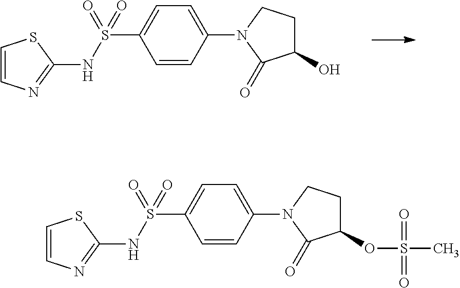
C1(O)CCN(C2=CC=C(S(=O)(=O)NC3=NC=CS3)C=C2)C1=O.C1(OS(C)(=O)=O)CCN(C2=CC=C(S(=O)(=O)NC3=NC=CS3)C=C2)C1=O
